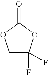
C1C(F)(F)OC(=O)O1
